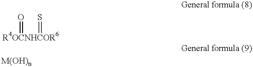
[R4OCNHCOR6](=O)=S.[M(OH)n]
